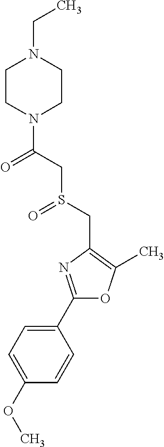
C1(C2=NC(CS(=O)CC(=O)N3CCN(CC)CC3)=C(C)O2)=CC=C(OC)C=C1
